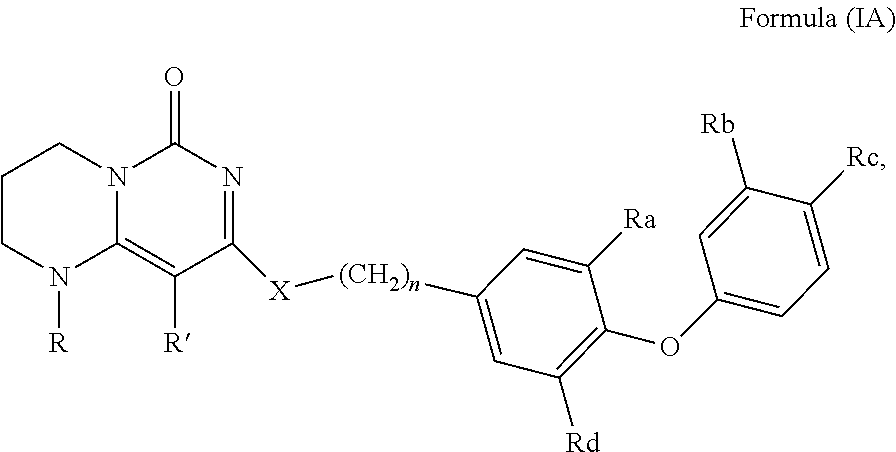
C1CN([R])C2=C([R])C([X][(CH2)n]C3=CC([Rd])=C(OC4=CC=C([Rc])C([Rb])=C4)C([Ra])=C3)=NC(=O)N2C1
